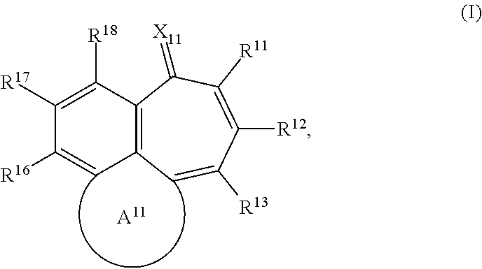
C1([R17])=C([R18])C2=C(C=C1[R16])C=C([R13])C([R12])=C([R11])C2=[X11].[A11]
